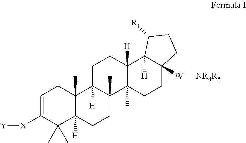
C1=C([X][Y])C(C)(C)C2([H])C(C)(C1)C1([H])C(C)(CC2)C2(C)C([H])(CC1)C1([H])C([W][NR4R5])(CC2)CCC1[R1]
